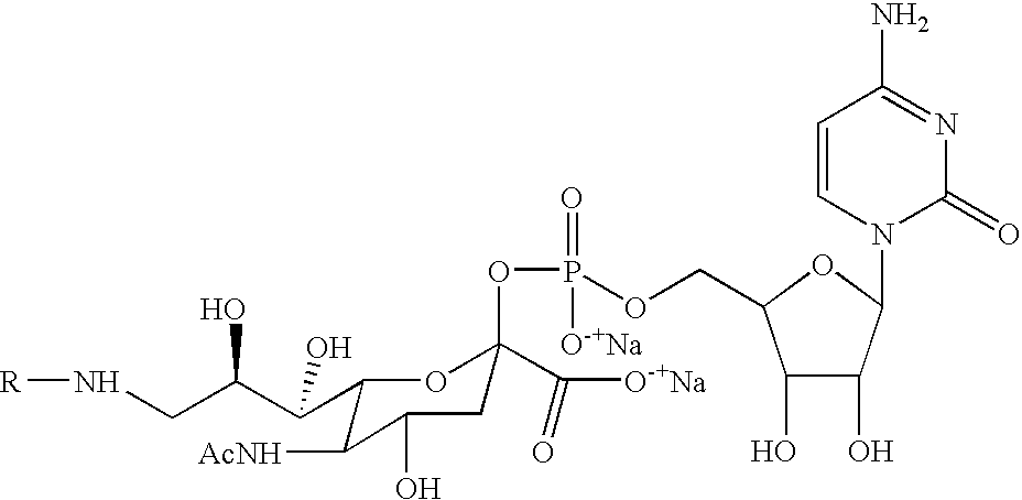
C1(C(C(CN[R])O)O)C([AcNH])C(O)CC(OP(OCC2C(O)C(O)C(N3C(=O)N=C(N)C=C3)O2)(=O)[O-+Na])(C([O-+Na])=O)O1
